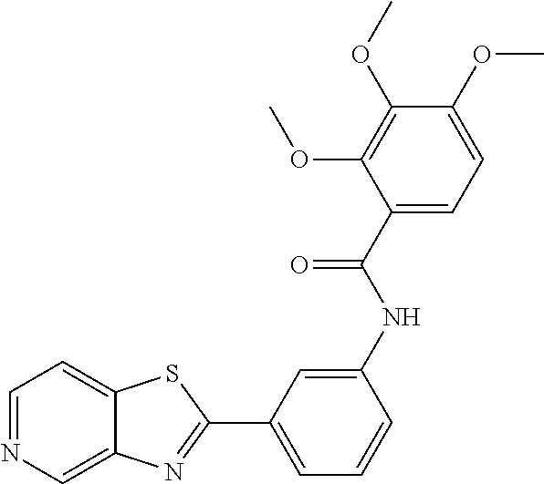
C1(C2=NC3=CN=CC=C3S2)=CC=CC(NC(C2=CC=C(OC)C(OC)=C2OC)=O)=C1
